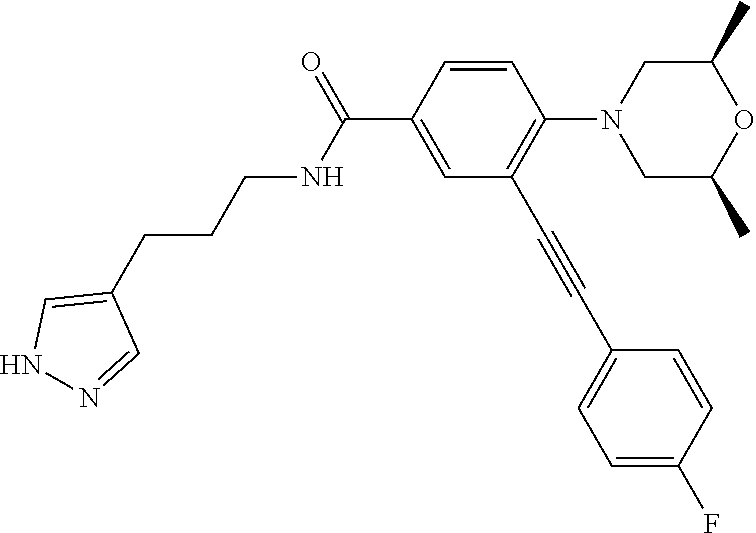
C1=CC(C(=O)NCCCC2=CNN=C2)=CC(C#CC2=CC=C(F)C=C2)=C1N1CC(C)OC(C)C1
